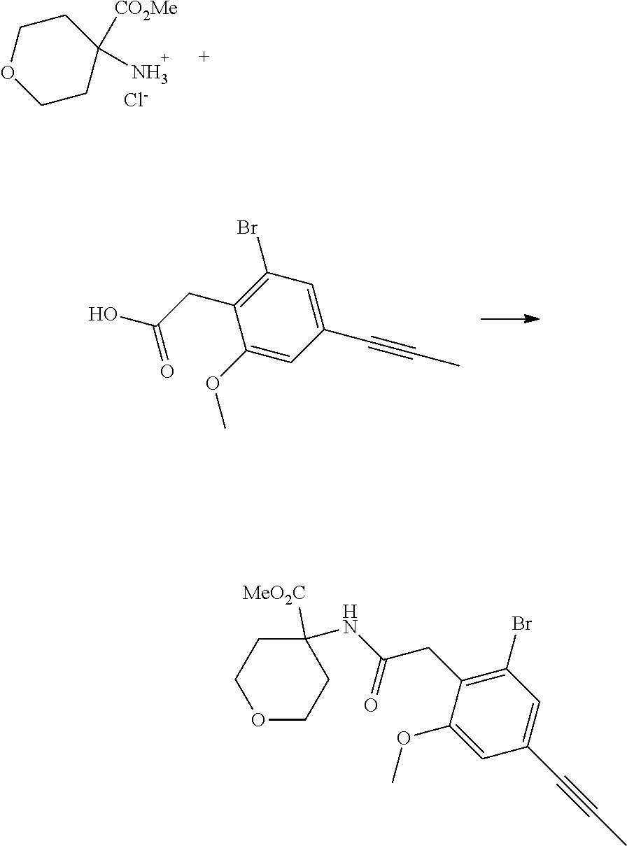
C1COCCC1([CO2Me])N.[Cl-].C1(OC)=CC(C#CC)=CC(Br)=C1CC(O)=O.C1(Br)=C(CC(NC2([MeO2C])CCOCC2)=O)C(OC)=CC(C#CC)=C1
